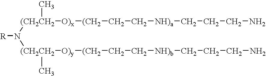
[(CH2CH2]([O)x][(CH2]CC[NH)a]CCCN)(C)N([(CH2CH2]([O)y][(CH2]CC[NH)b]CCCN)C)[R]
